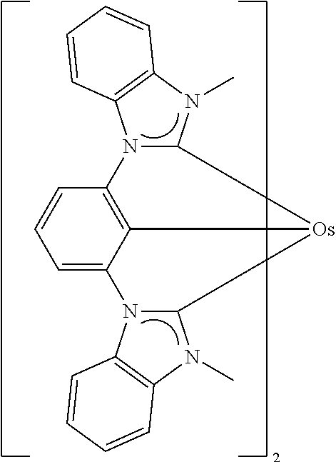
N12C(N(C)C3=C1C=CC=C3)[Os]1C3N(C4=CC=CC2=C41)C1=C(N3C)C=CC=C1
